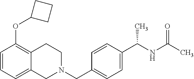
C1=CC=C2C(=C1OC1CCC1)CCN(CC1=CC=C(C(NC(=O)C)C)C=C1)C2
